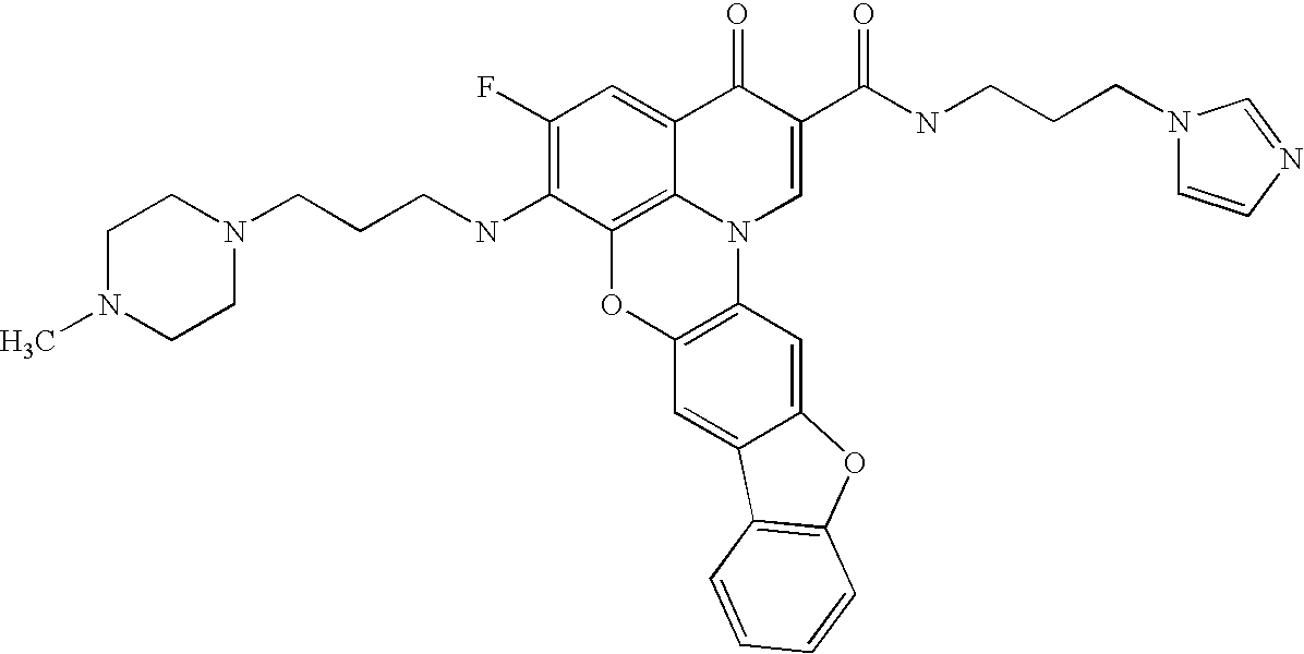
C1(F)=C(NCCCN2CCN(C)CC2)C2=C3C(=C1)C(=O)C(C(=O)NCCCN1C=CN=C1)=CN3C1=C(O2)C=C2C(=C1)OC1=C2C=CC=C1
